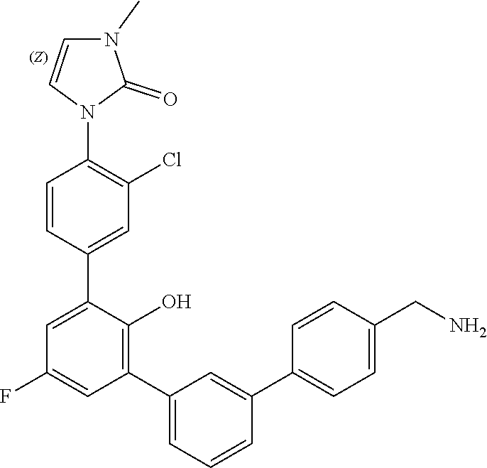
C1=CC(N2C(=O)N(C)C=C2)=C(Cl)C=C1C1=CC(F)=CC(C2=CC=CC(C3=CC=C(CN)C=C3)=C2)=C1O
